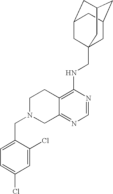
C12=C(NCC34CC5CC(CC(C3)C5)C4)N=CN=C1CN(CC1=CC=C(Cl)C=C1Cl)CC2
